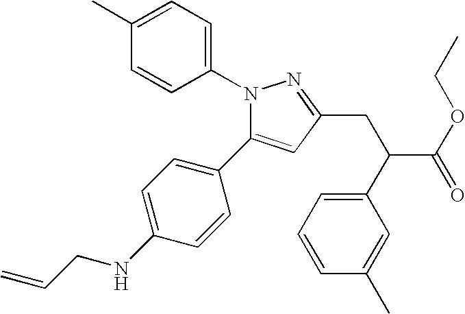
N1(C2=CC=C(C)C=C2)C(C2=CC=C(NCC=C)C=C2)=CC(CC(C(OCC)=O)C2=CC=CC(C)=C2)=N1
